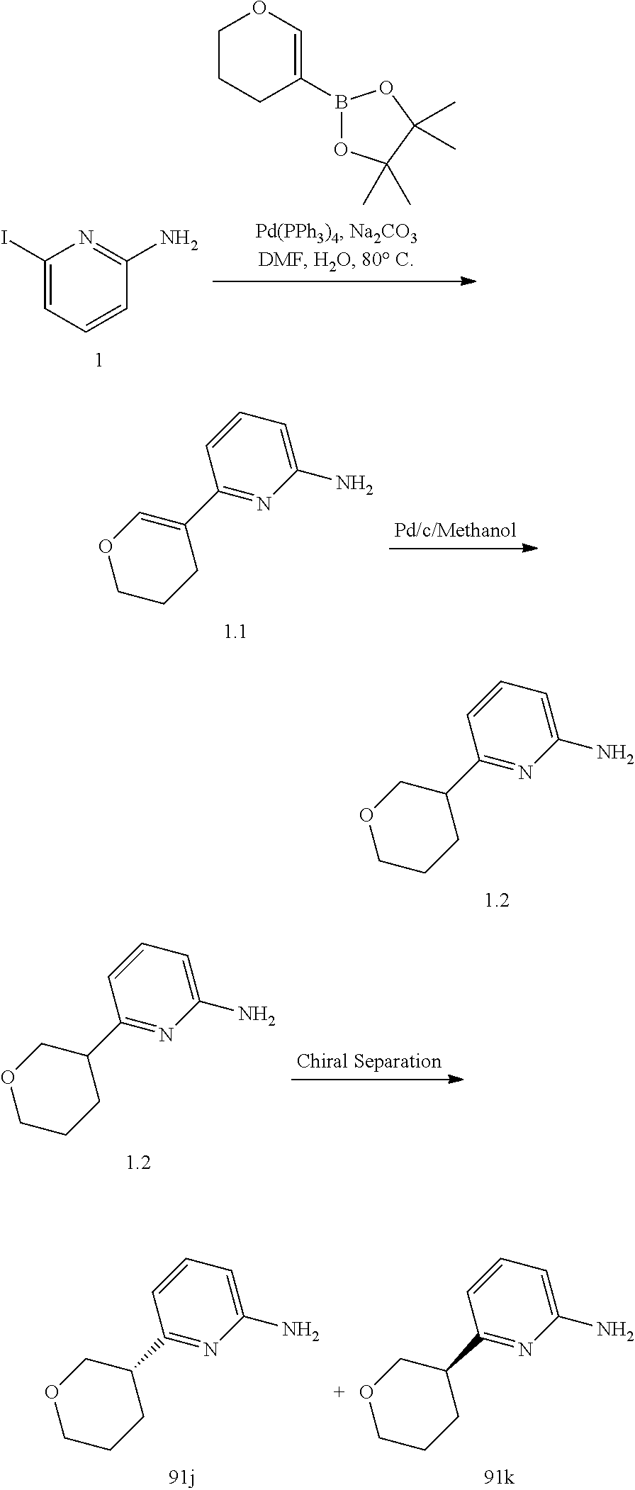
C1(I)=CC=CC(N)=N1.C1CCC(B2OC(C)(C)C(C)(C)O2)=CO1.C1(C2=COCCC2)=NC(N)=CC=C1.C1(C2COCCC2)=NC(N)=CC=C1.C1(C2COCCC2)=NC(N)=CC=C1.C1(C2COCCC2)=NC(N)=CC=C1.C1(C2COCCC2)=NC(N)=CC=C1
